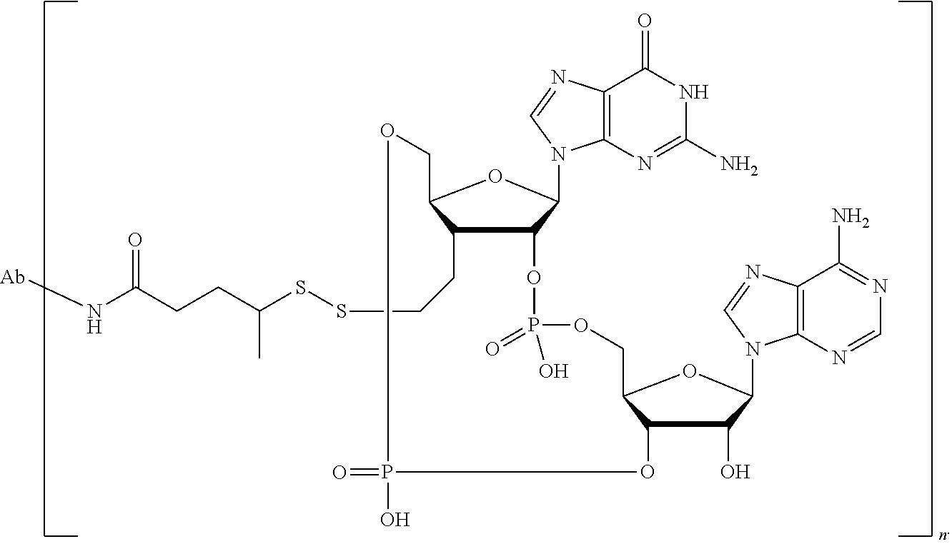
C(CC(SSCCC1C2C(N3C4=C(C(=O)NC(N)=N4)N=C3)OC1COP(=O)(O)OC1C(O)C(N3C4=C(C(N)=NC=N4)N=C3)OC1COP(=O)(O)O2)C)C(=O)N[Ab]
